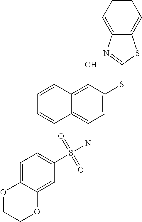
C1=C(SC2=NC3=CC=CC=C3S2)C(O)=C2C(=C1NS(C1=CC=C3C(=C1)OCCO3)(=O)=O)C=CC=C2
